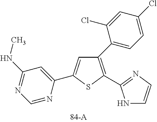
C1(C2=CC=C(Cl)C=C2Cl)=C(C2=NC=CN2)SC(C2=CC(NC)=NC=N2)=C1
